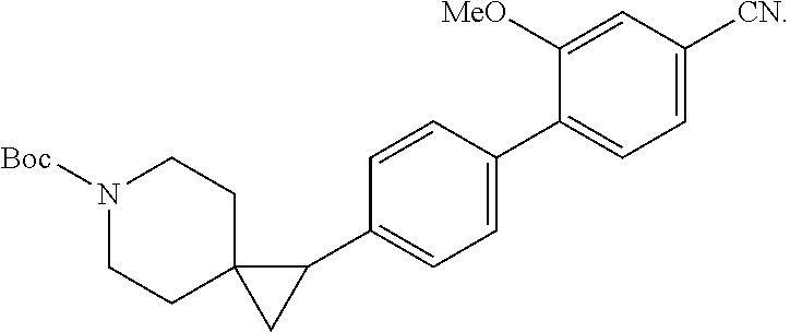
[CN]C1=CC=C(C2=CC=C(C3C4(C3)CCN([Boc])CC4)C=C2)C([MeO])=C1
